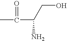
CC(C(N)CO)=O
